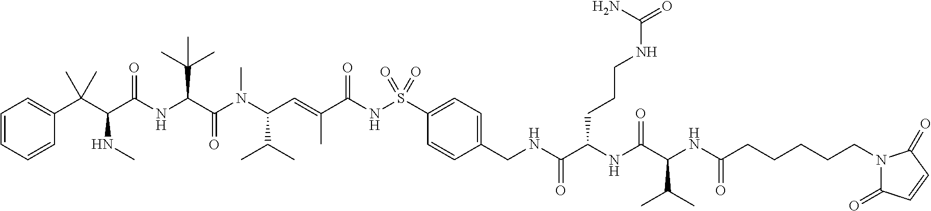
N1(CCCCCC(NC(C(NC(C(NCC2=CC=C(S(NC(C(=CC(N(C(C(NC(C(C(C3=CC=CC=C3)(C)C)NC)=O)C(C)(C)C)=O)C)C(C)C)C)=O)(=O)=O)C=C2)=O)CCCNC(=O)N)=O)C(C)C)=O)C(=O)C=CC1=O
